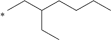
C(C(CC)CCCC)C
